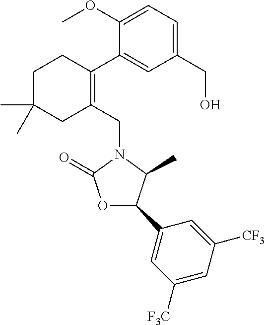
C1(OC)=CC=C(CO)C=C1C1=C(CN2C(=O)OC(C3=CC([F3C])=CC([CF3])=C3)C2C)CC(C)(C)CC1
